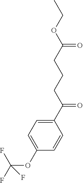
C1(C(CCCC(OCC)=O)=O)=CC=C(OC(F)(F)F)C=C1
